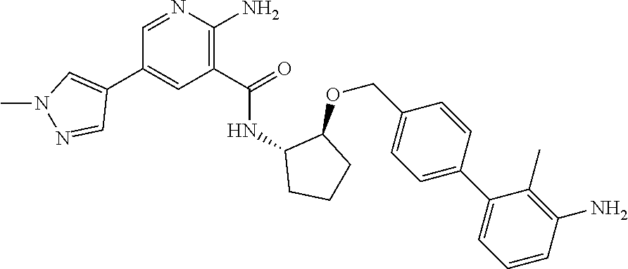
C1=NC(N)=C(C(=O)NC2CCCC2OCC2=CC=C(C3=CC=CC(N)=C3C)C=C2)C=C1C1=CN(C)N=C1
